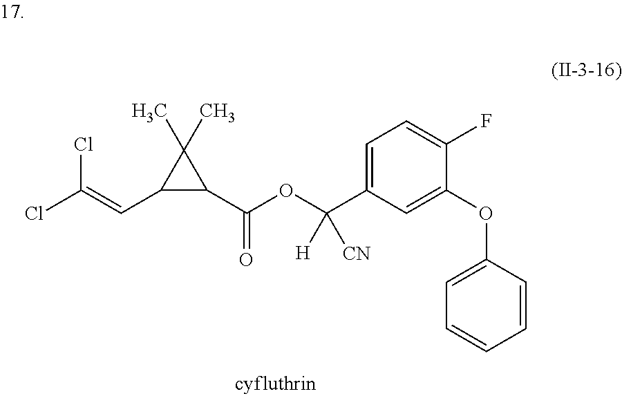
C1(C=C(Cl)Cl)C(C(OC(C2=CC=C(F)C(OC3=CC=CC=C3)=C2)([CN])[H])=O)C1(C)C
